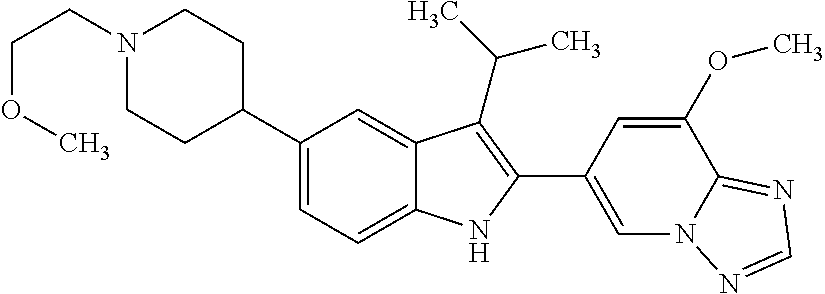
N1(CCOC)CCC(C2=CC=C3C(=C2)C(C(C)C)=C(C2=CN4C(=NC=N4)C(OC)=C2)N3)CC1
